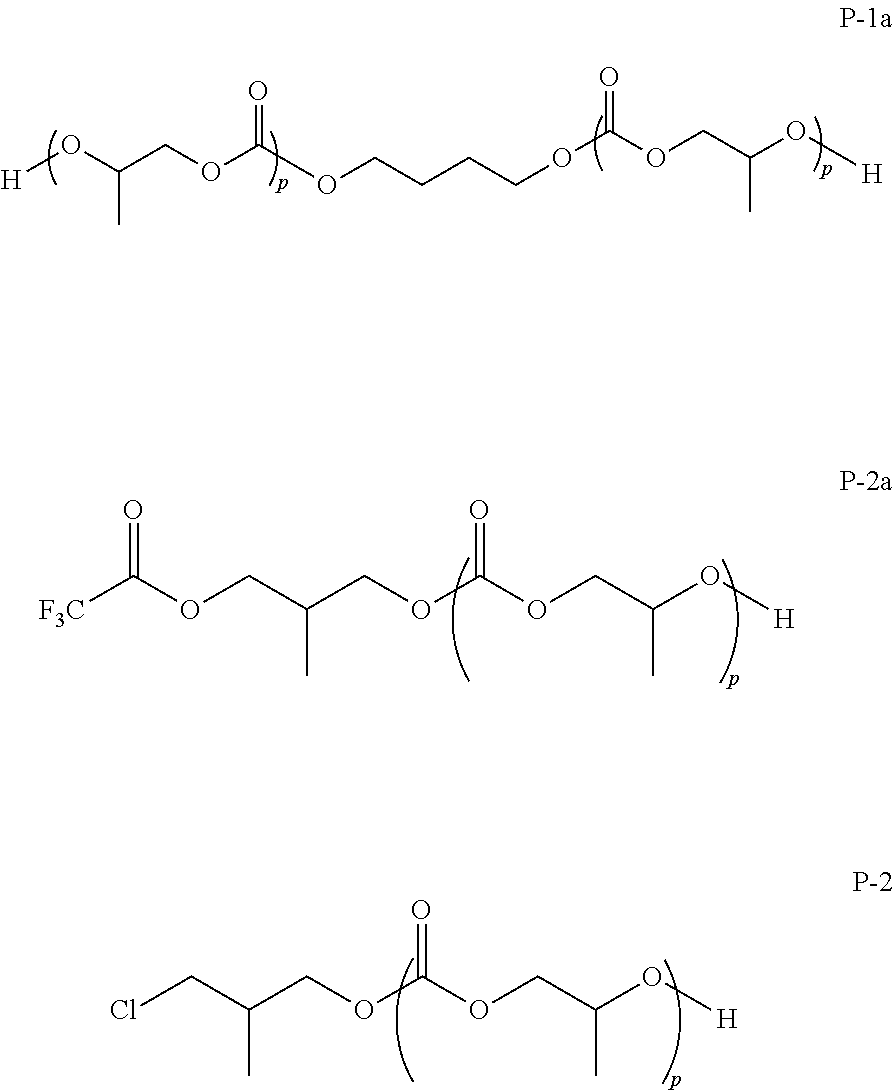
[F3C]C(OCC(COC(OCC(O[H])C)=O)C)=O.ClCC(COC(OCC(O[H])C)=O)C.O(CCCCOC(OCC(O[H])C)=O)C(OCC(O[H])C)=O
